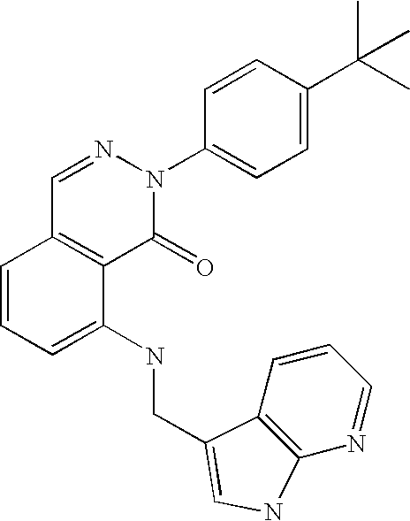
C1=C(C(C)(C)C)C=CC(N2N=CC3=C(C2=O)C(NCC2=CNC4=C2C=CC=N4)=CC=C3)=C1
